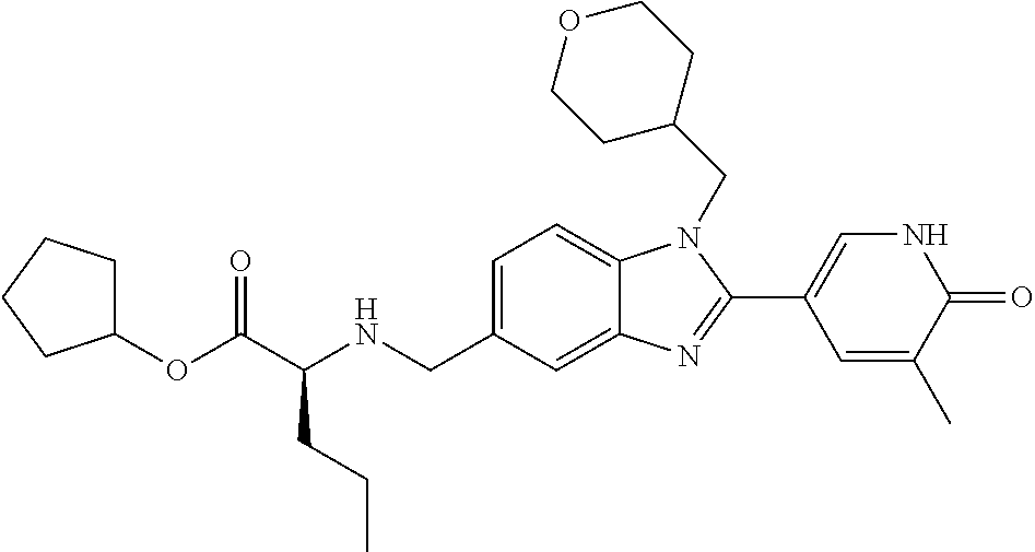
C1=C(CNC(C(OC2CCCC2)=O)CCC)C=C2C(=C1)N(CC1CCOCC1)C(C1=CNC(=O)C(C)=C1)=N2
